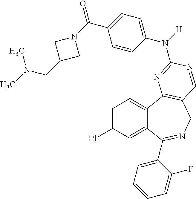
C1=C(Cl)C=C2C(=C1)C1=C(CN=C2C2=CC=CC=C2F)C=NC(N(C2=CC=C(C(N3CC(CN(C)C)C3)=O)C=C2)[H])=N1
